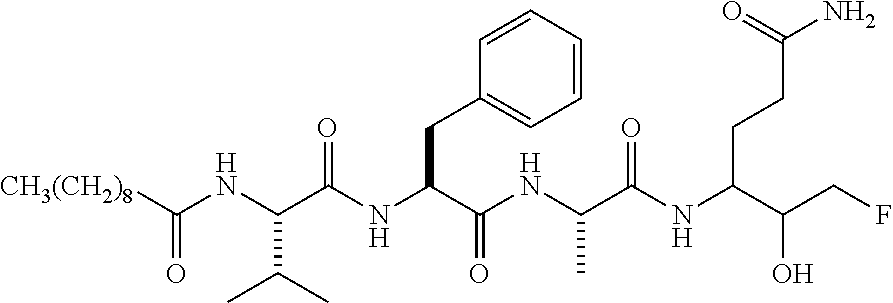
[CH3(CH2)8]C(NC(C(NC(C(NC(C(NC(C(CF)O)CCC(N)=O)=O)C)=O)CC1=CC=CC=C1)=O)C(C)C)=O
